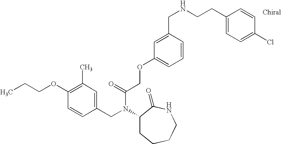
C1(CN(C(COC2=CC=CC(CNCCC3=CC=C(Cl)C=C3)=C2)=O)C2CCCCNC2=O)=CC(C)=C(OCCC)C=C1
